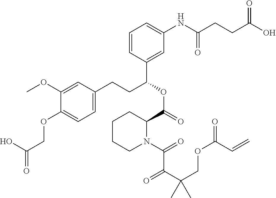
C1(OC)=CC(CCC(OC(=O)C2CCCCN2C(=O)C(C(COC(=O)C=C)(C)C)=O)C2=CC(NC(CCC(O)=O)=O)=CC=C2)=CC=C1OCC(=O)O
